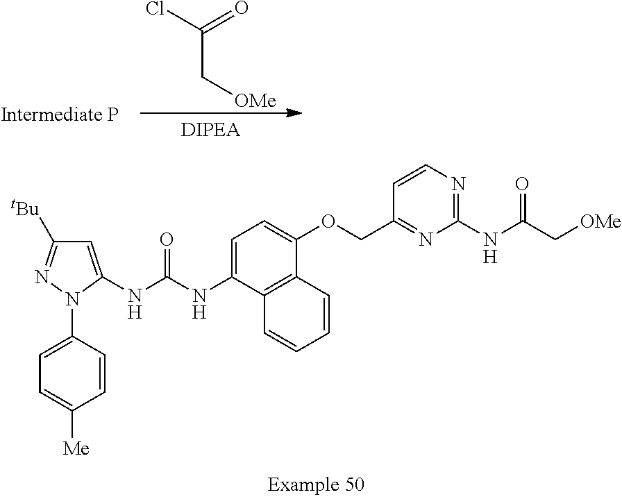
C1=C(N2C(NC(NC3=CC=C(OCC4=NC(NC(C[OMe])=O)=NC=C4)C4=C3C=CC=C4)=O)=CC([tBu])=N2)C=CC([Me])=C1.C(C[OMe])(Cl)=O
